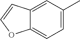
C1=C(C)C=C2C(=C1)OC=C2
